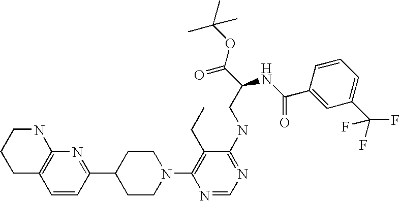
C1=CC(C2CCN(C3=C(CC)C(NCC(C(OC(C)(C)C)=O)NC(=O)C4=CC(C(F)(F)F)=CC=C4)=NC=N3)CC2)=NC2=C1CCCN2
